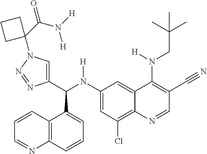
C1(N(C(C2=CN(C3(C(=O)N([H])[H])CCC3)N=N2)C2=CC=CC3=C2C=CC=N3)[H])=CC(Cl)=C2C(=C1)C(N(CC(C)(C)C)[H])=C(C#N)C=N2
